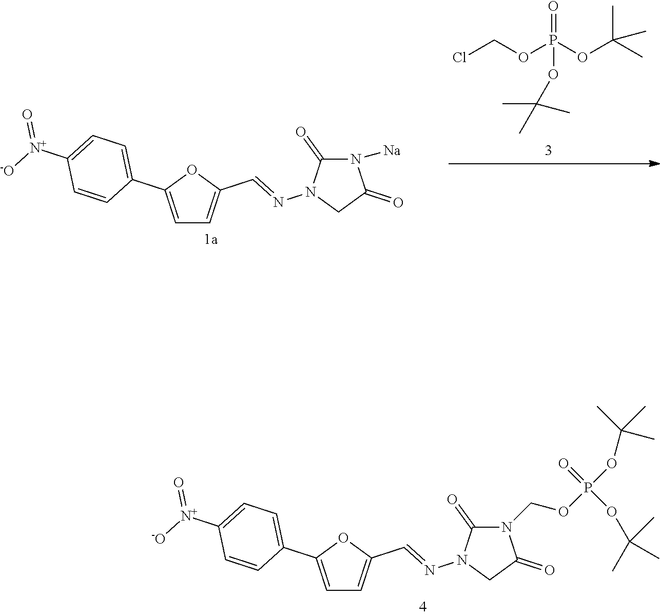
ClCOP(OC(C)(C)C)(=O)OC(C)(C)C.N1([Na])C(=O)N(N=CC2=CC=C(C3=CC=C([N+]([-O])=O)C=C3)O2)CC1=O.N1(COP(OC(C)(C)C)(=O)OC(C)(C)C)C(=O)N(N=CC2=CC=C(C3=CC=C([N+]([-O])=O)C=C3)O2)CC1=O
